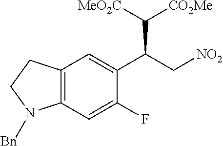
C12=C(C=C(F)C(C(C[NO2])C([MeO2C])[CO2Me])=C1)N([Bn])CC2
